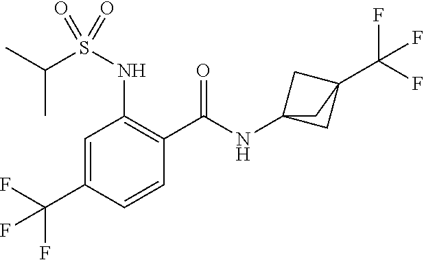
C1=C(C(F)(F)F)C=CC(C(=O)NC23CC(C(F)(F)F)(C2)C3)=C1NS(C(C)C)(=O)=O
